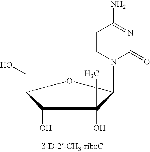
C1(CO)OC(N2C(=O)N=C(N)C=C2)C(O)(C)C1O
